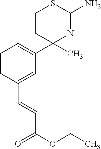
C1CC(C)(C2=CC=CC(C=CC(OCC)=O)=C2)N=C(N)S1
